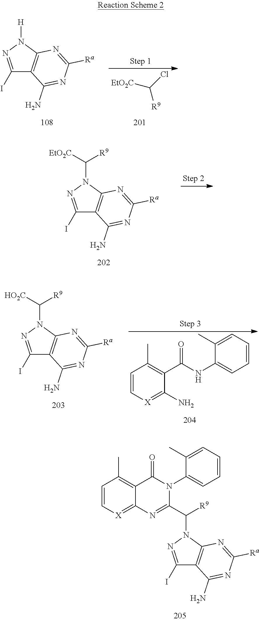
C1=C[X]=C2C(=C1C)C(=O)N(C1=CC=CC=C1C)C(C(N1C3=C(C(I)=N1)C(N)=NC([Ra])=N3)[R9])=N2.[H]N1C2=C(C(I)=N1)C(N)=NC([Ra])=N2.C([R9])(Cl)[EtO2C].C(N1C2=C(C(I)=N1)C(N)=NC([Ra])=N2)([EtO2C])[R9].C(N1C2=C(C(I)=N1)C(N)=NC([Ra])=N2)([HO2C])[R9].C1=C[X]=C(N)C(C(=O)NC2=CC=CC=C2C)=C1C
